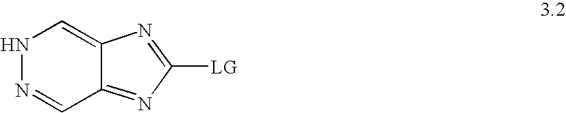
N1N=CC2=NC([LG])=NC2=C1
